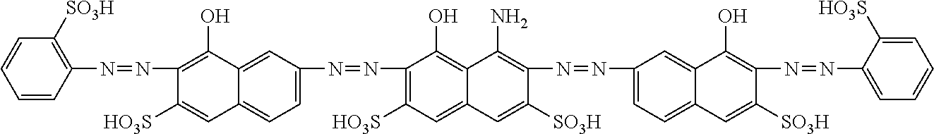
C1=CC(N=NC2=C(O)C3=CC(N=NC4=C([HO3S])C=C5C(=C4O)C(N)=C(N=NC4=CC=C6C(=C4)C(O)=C(N=NC4=CC=CC=C4[HO3S])C([SO3H])=C6)C([SO3H])=C5)=CC=C3C=C2[HO3S])=C([SO3H])C=C1
